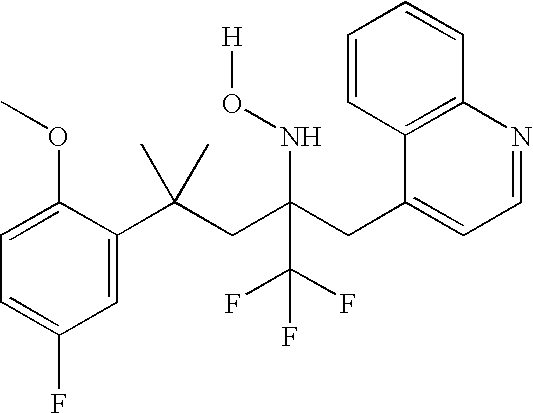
C1=C(C(CC(CC2=CC=NC3=C2C=CC=C3)(NO[H])C(F)(F)F)(C)C)C(OC)=CC=C1F
